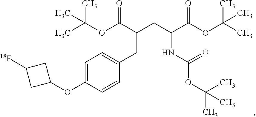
C1=C(OC2CC([18F])C2)C=CC(CC(CC(C(OC(C)(C)C)=O)NC(OC(C)(C)C)=O)C(OC(C)(C)C)=O)=C1
